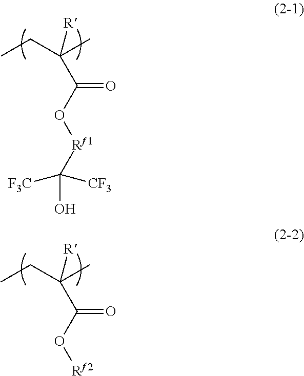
CCC(C)([R])C(O[Rf1]C(O)([F3C])[CF3])=O.CCC(C)([R])C(O[Rf2])=O
